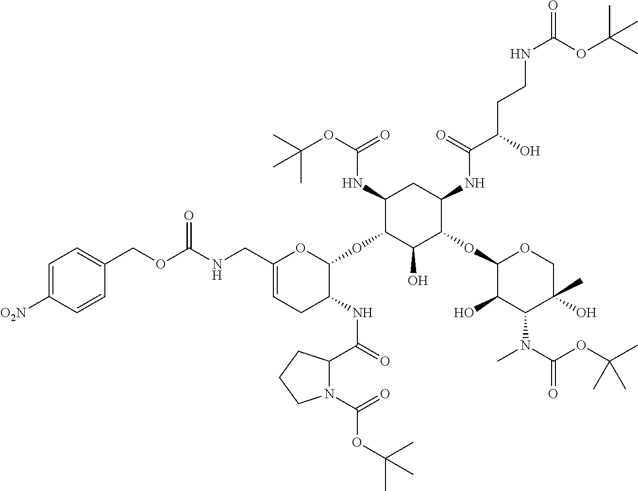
C1(NC(OC(C)(C)C)=O)C(OC2OC(CNC(=O)OCC3=CC=C([O2N])C=C3)=CCC2NC(=O)C2N(C(=O)OC(C)(C)C)CCC2)C(O)C(OC2C(O)C(N(C)C(=O)OC(C)(C)C)C(C)(O)CO2)C(NC(C(O)CCNC(=O)OC(C)(C)C)=O)C1
